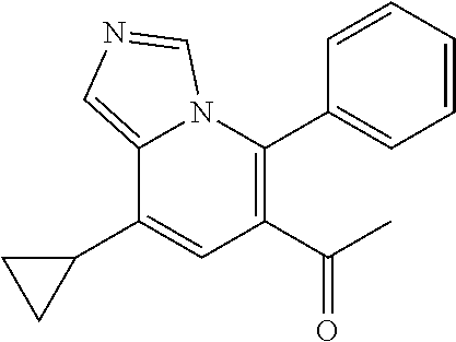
C12=CN=CN1C(C1=CC=CC=C1)=C(C(C)=O)C=C2C1CC1
